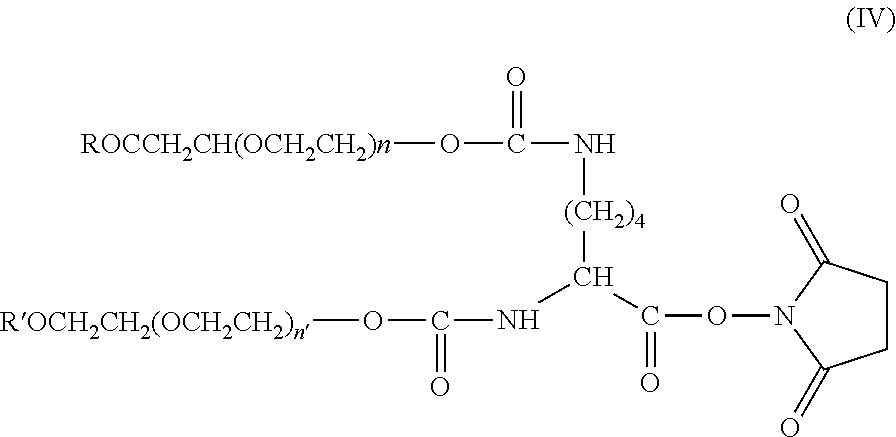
C1CC(=O)N(OC(=O)C(NC(=O)O[ROCH2CH2(OCH2CH2)n])[(CH2)4]NC(O[ROCCH2CH(OCH2CH2)n])=O)C1=O
